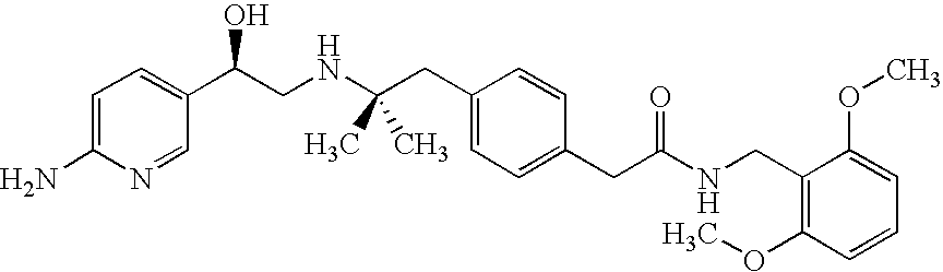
C1=C(N)N=CC(C(CNC(CC2=CC=C(CC(NCC3=C(OC)C=CC=C3OC)=O)C=C2)(C)C)O)=C1
